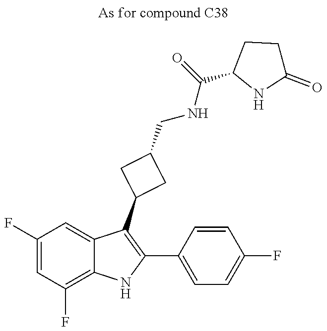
C1(F)=CC(F)=C2C(=C1)C(C1CC(CNC(C3NC(=O)CC3)=O)C1)=C(C1=CC=C(F)C=C1)N2
